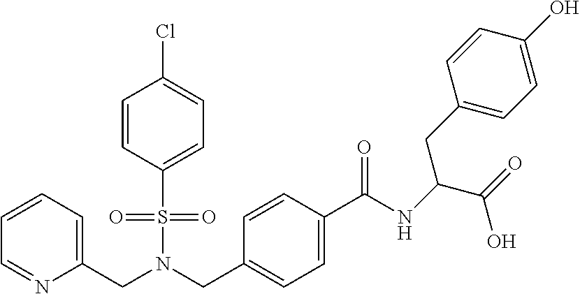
C1=CC=C(CN(CC2=CC=C(C(NC(C(=O)O)CC3=CC=C(O)C=C3)=O)C=C2)S(=O)(=O)C2=CC=C(Cl)C=C2)N=C1
